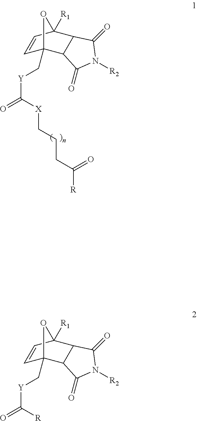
[R]C(=O)CCC[X]C([Y]CC12C=CC([R1])(C3C1C(=O)N([R2])C3=O)O2)=O.[R]C([Y]CC12C=CC([R1])(C3C1C(=O)N([R2])C3=O)O2)=O
